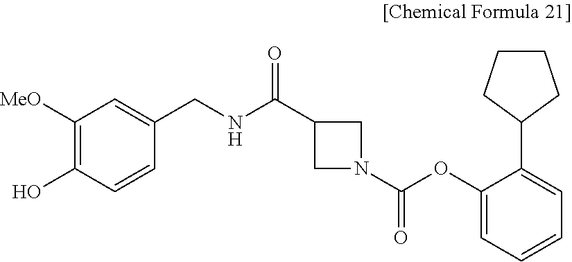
C1([MeO])=C(O)C=CC(CNC(C2CN(C(OC3=CC=CC=C3C3CCCC3)=O)C2)=O)=C1
